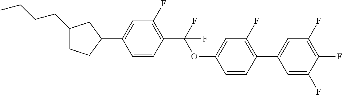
C1(CCCC)CCC(C2=CC(F)=C(C(OC3=CC(F)=C(C4=CC(F)=C(F)C(F)=C4)C=C3)(F)F)C=C2)C1
